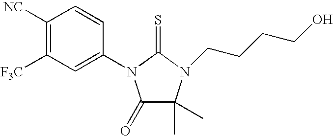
C1([NC])=C([F3C])C=C(N2C(=O)C(C)(C)N(CCCCO)C2=S)C=C1
